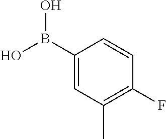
C1(B(O)O)=CC(C)=C(F)C=C1
